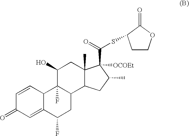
C1=CC2C(=CC1=O)C(F)CC1C2(F)C(O)CC2(C)C1CC(C)C2(C(=O)SC1CCOC1=O)[OCOEt]
